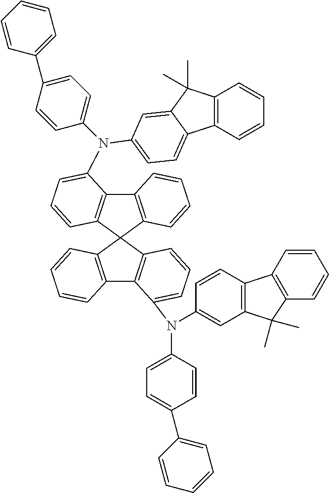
C12=C(C3(C4=C1C(N(C1=CC=C5C6=C(C(C)(C)C5=C1)C=CC=C6)C1=CC=C(C5=CC=CC=C5)C=C1)=CC=C4)C1=C(C4=C3C=CC=C4N(C3=CC=C(C4=CC=CC=C4)C=C3)C3=CC4=C(C=C3)C3=C(C=CC=C3)C4(C)C)C=CC=C1)C=CC=C2
